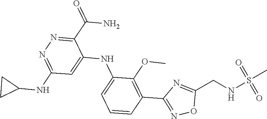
C1=CC=C(NC2=CC(NC3CC3)=NN=C2C(N)=O)C(OC)=C1C1=NOC(CNS(C)(=O)=O)=N1
